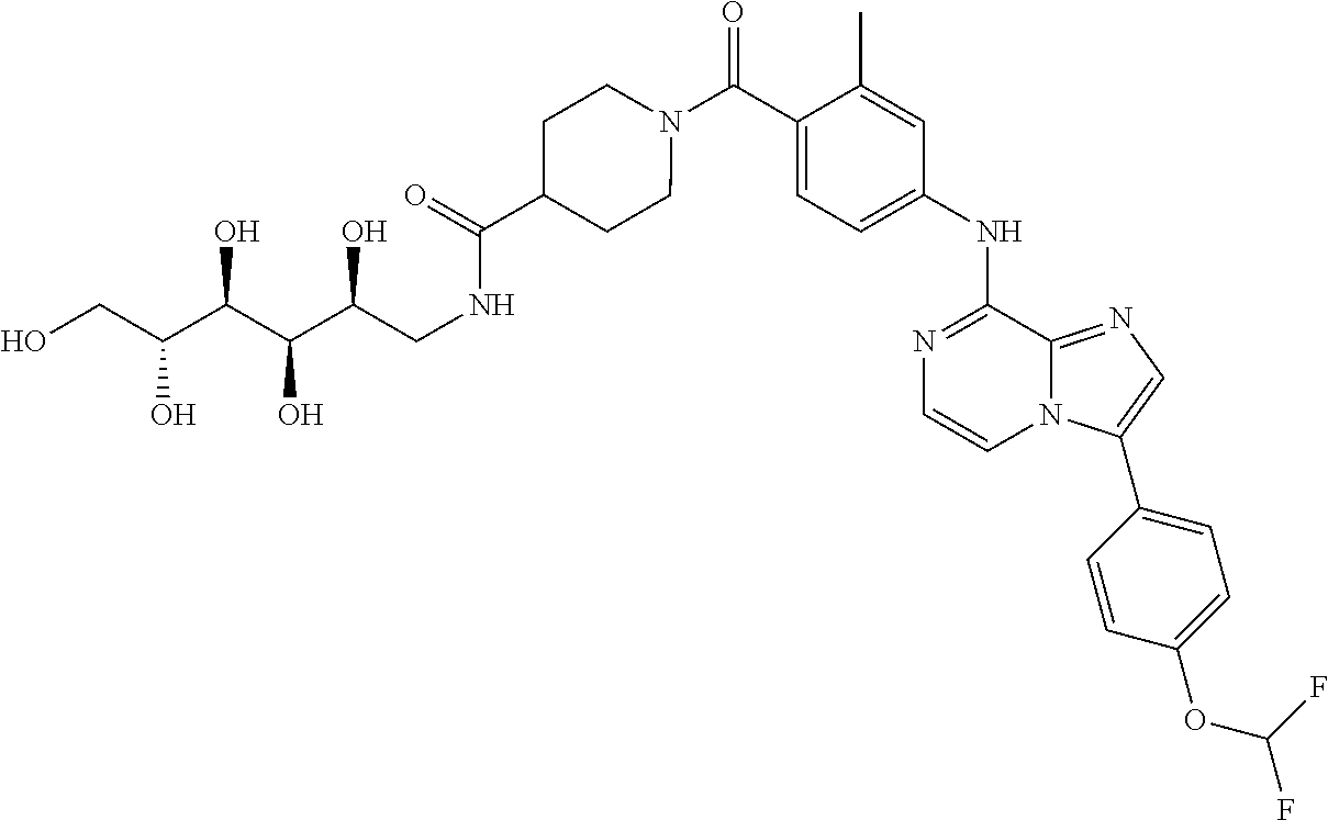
C1(C(N2CCC(C(=O)NCC(C(C(C(CO)O)O)O)O)CC2)=O)=CC=C(NC2=NC=CN3C2=NC=C3C2=CC=C(OC(F)F)C=C2)C=C1C
